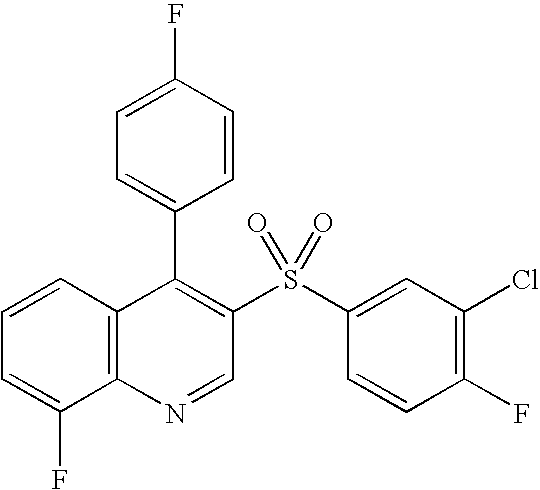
C12=C(C=CC=C1F)C(C1=CC=C(F)C=C1)=C(S(C1=CC(Cl)=C(F)C=C1)(=O)=O)C=N2
